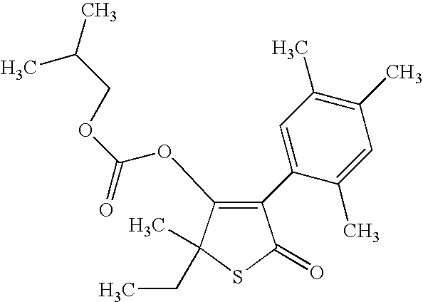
C1(C2=CC(C)=C(C)C=C2C)=C(OC(OCC(C)C)=O)C(C)(CC)SC1=O
